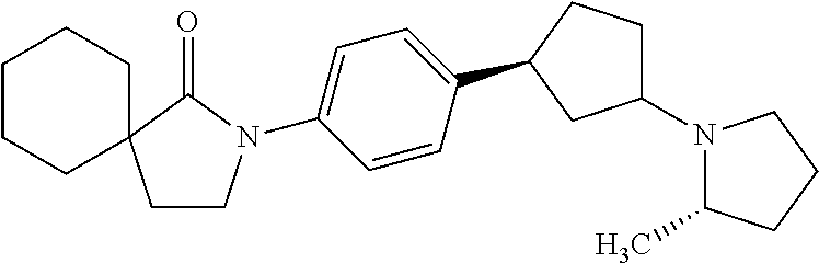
C1CN(C2=CC=C(C3CCC(N4C(C)CCC4)C3)C=C2)C(=O)C12CCCCC2
